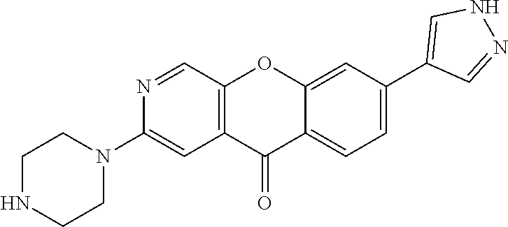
C1NCCN(C2=CC3=C(C=N2)OC2=CC(C4=CNN=C4)=CC=C2C3=O)C1
